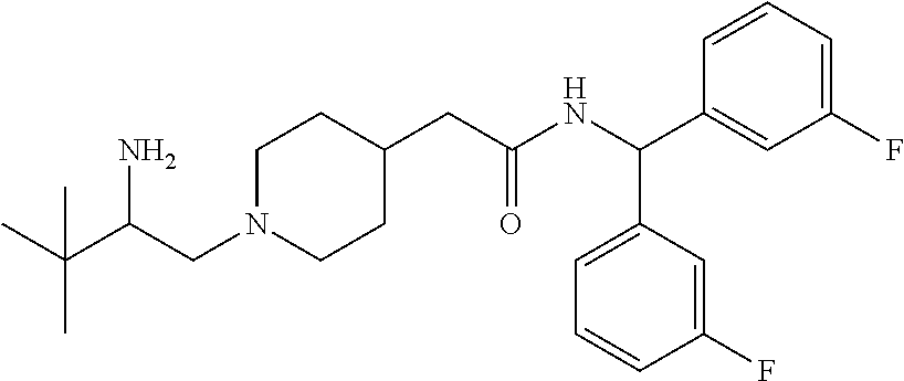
C(C(CN1CCC(CC(NC(C2=CC(F)=CC=C2)C2=CC=CC(F)=C2)=O)CC1)N)(C)(C)C
